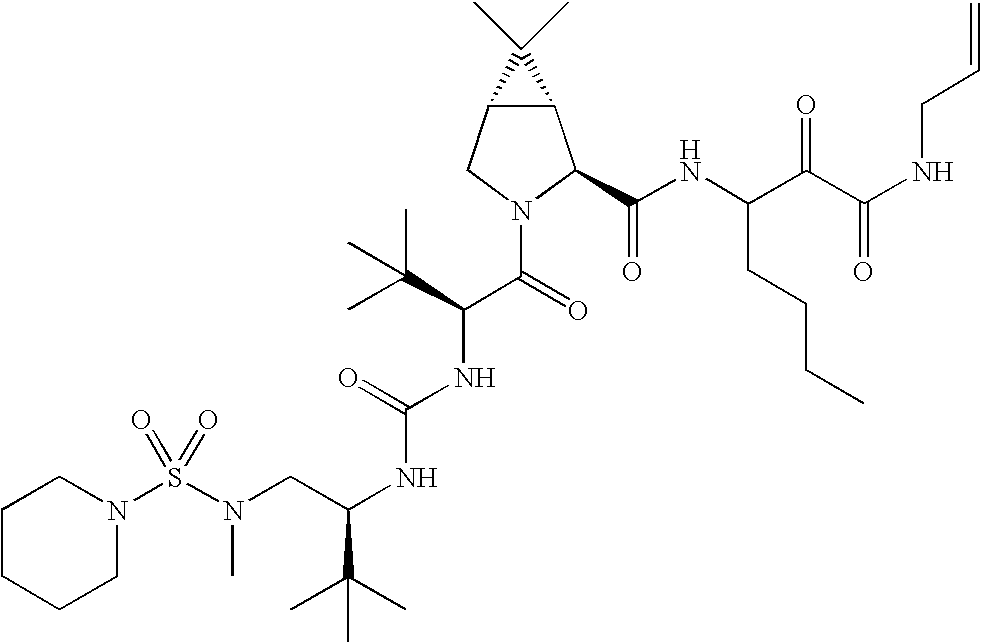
S(N(CC(NC(NC(C(N1C(C(NC(C(C(NCC=C)=O)=O)CCCC)=O)C2C(C1)C2(C)C)=O)C(C)(C)C)=O)C(C)(C)C)C)(=O)(=O)N1CCCCC1
